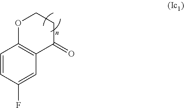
C1=CC(F)=CC2=C1OCCC2=O
